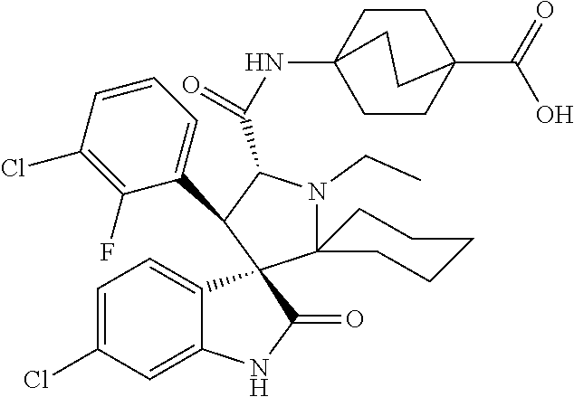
C1=C(Cl)C=C2C(=C1)C1(C(=O)N2)C(C2=CC=CC(Cl)=C2F)C(C(=O)NC23CCC(C(=O)O)(CC2)CC3)N(CC)C12CCCCC2
